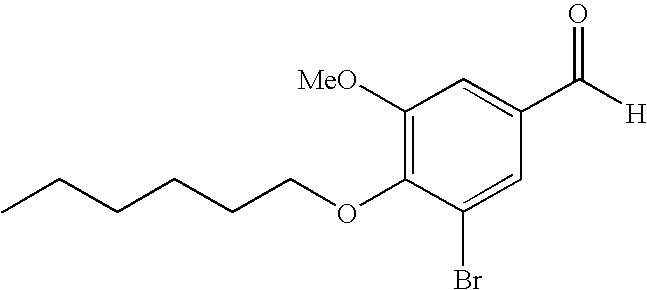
C(CCOC1=C([MeO])C=C(C([H])=O)C=C1Br)CCC
